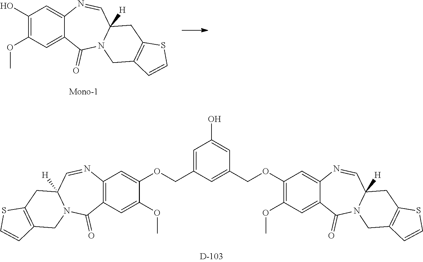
C1(O)=C(OC)C=C2C(=C1)N=CC1([H])N(C2=O)CC2=C(C1)SC=C2.C1(OCC2=CC(COC3=CC4=C(C=C3OC)C(=O)N3C([H])(C=N4)CC4=C(C3)C=CS4)=CC(O)=C2)=C(OC)C=C2C(=C1)N=CC1([H])N(C2=O)CC2=C(C1)SC=C2
